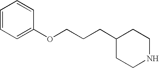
C(CC1CCNCC1)COC1=CC=CC=C1
